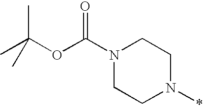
CC(OC(N1CCN(*)CC1)=O)(C)C
